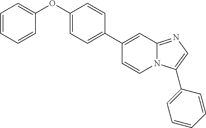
C1(C2=CC=C(OC3=CC=CC=C3)C=C2)=CC2=NC=C(C3=CC=CC=C3)N2C=C1
